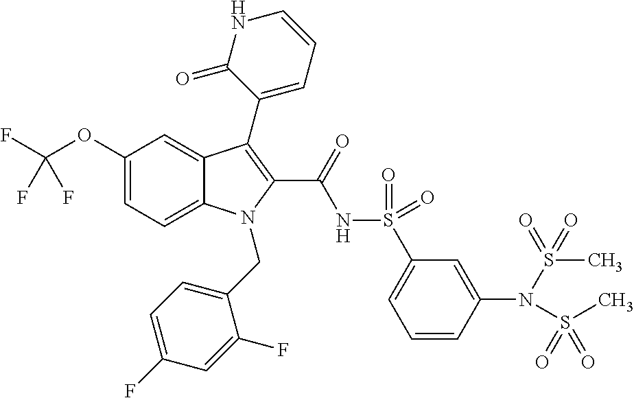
C12=CC=C(OC(F)(F)F)C=C1C(C1=CC=CNC1=O)=C(C(=O)NS(C1=CC=CC(N(S(=O)(C)=O)S(C)(=O)=O)=C1)(=O)=O)N2CC1=CC=C(F)C=C1F
